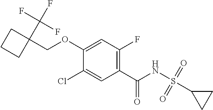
C1(Cl)=CC(C(NS(C2CC2)(=O)=O)=O)=C(F)C=C1OCC1(C(F)(F)F)CCC1
